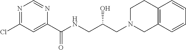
C12=C(C=CC=C1)CN(CC(CNC(C1=CC(Cl)=NC=N1)=O)O)CC2
